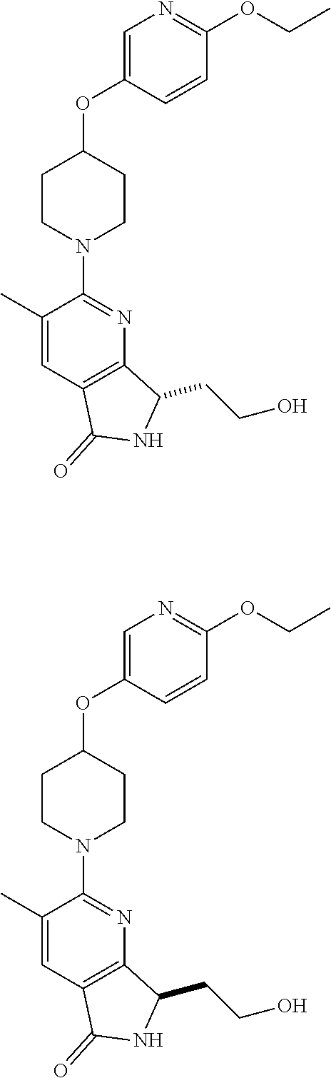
C1CN(C2=NC3=C(C=C2C)C(=O)NC3CCO)CCC1OC1=CN=C(OCC)C=C1.C1CN(C2=NC3=C(C=C2C)C(=O)NC3CCO)CCC1OC1=CN=C(OCC)C=C1
